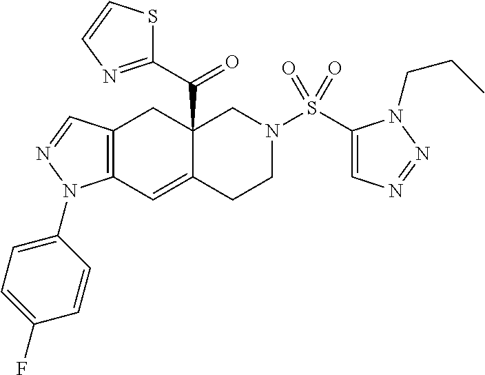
C12=C(C=NN1C1=CC=C(F)C=C1)CC1(C(C3=NC=CS3)=O)C(=C2)CCN(S(C2=CN=NN2CCC)(=O)=O)C1
